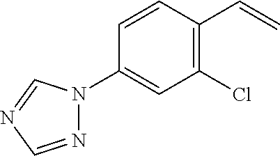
C1=CC(C=C)=C(Cl)C=C1N1N=CN=C1
